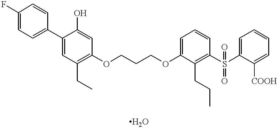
C1(F)=CC=C(C2=CC(CC)=C(OCCCOC3=CC=CC(S(C4=CC=CC=C4[COOH])(=O)=O)=C3CCC)C=C2O)C=C1
